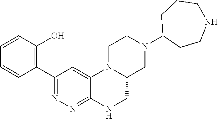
N1(C2CCNCCC2)CC2N(CC1)C1=CC(C3=C(O)C=CC=C3)=NN=C1NC2
